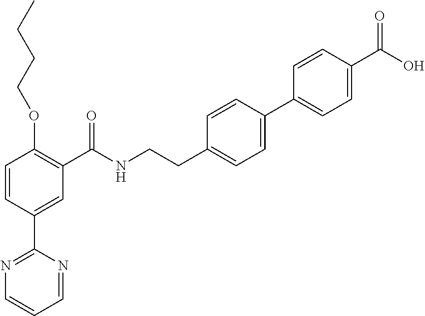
C1=CC(C2=NC=CC=N2)=CC(C(NCCC2=CC=C(C3=CC=C(C(O)=O)C=C3)C=C2)=O)=C1OCCCC
